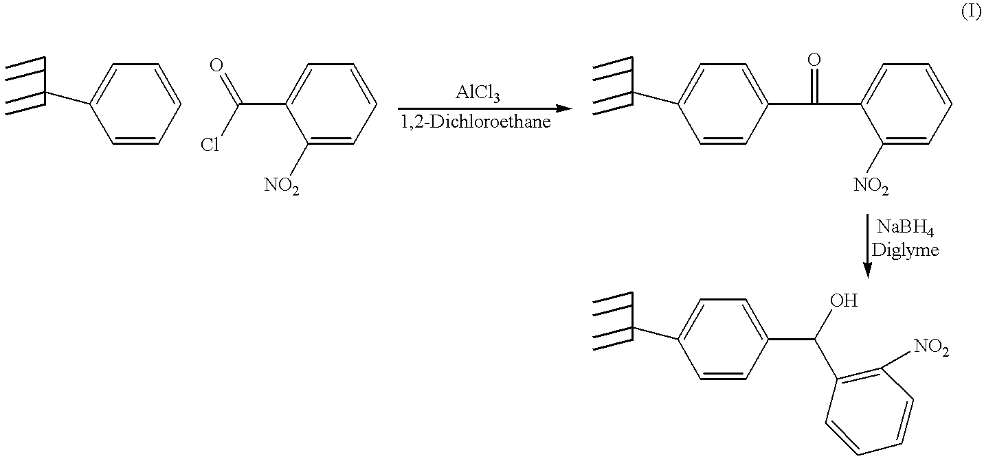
C1=C(C)C=CC=C1.C1=C(C(Cl)=O)C([NO2])=CC=C1.C1=C(C)C=CC(C(=O)C2=CC=CC=C2[NO2])=C1.C1=C(C)C=CC(C(C2=C([NO2])C=CC=C2)O)=C1
